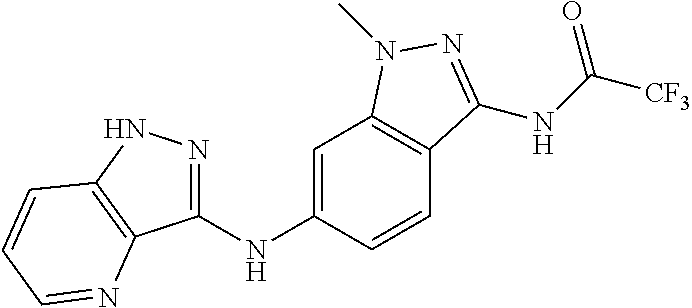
C1(NC2=CC3=C(C=C2)C(NC([CF3])=O)=NN3C)=NNC2=C1N=CC=C2
